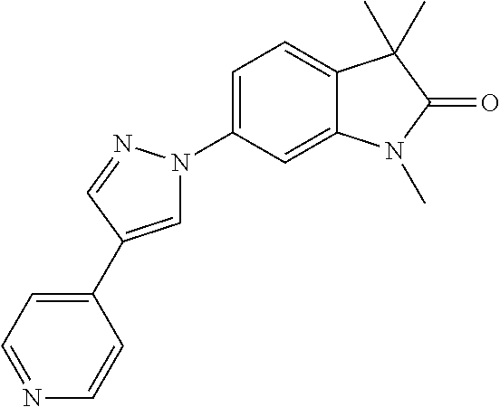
C1=C(C2=CC=NC=C2)C=NN1C1=CC=C2C(=C1)N(C)C(=O)C2(C)C
